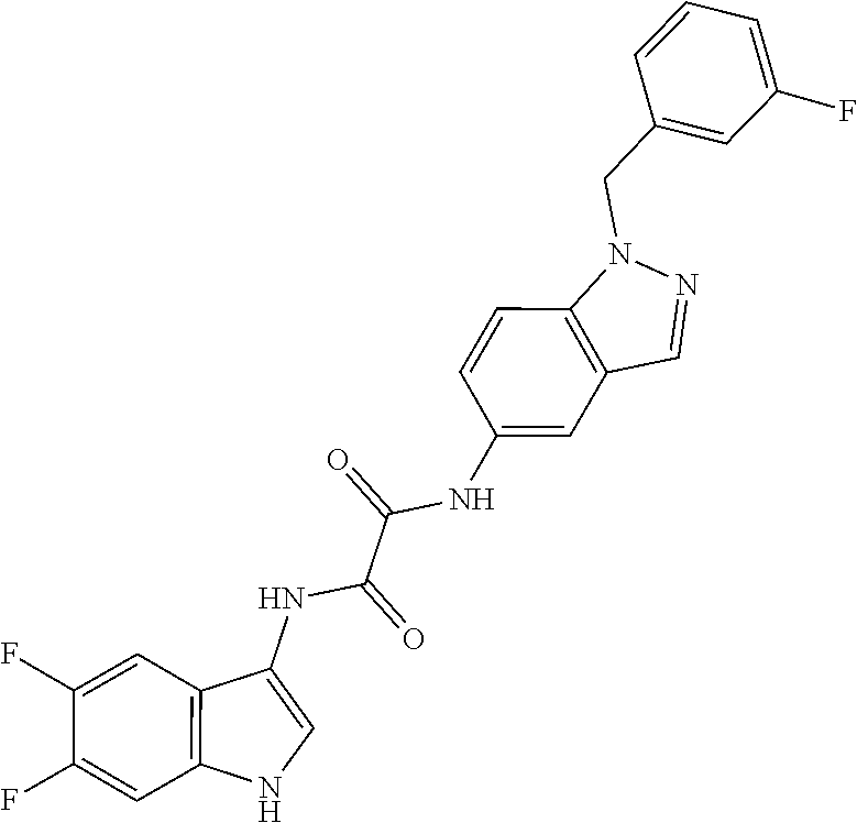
C1=CC=C(F)C=C1CN1C2=C(C=C(NC(C(NC3=CNC4=C3C=C(F)C(F)=C4)=O)=O)C=C2)C=N1
